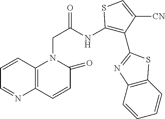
C1=CC2=C(N=C1)C=CC(=O)N2CC(NC1=C(C2=NC3=C(S2)C=CC=C3)C([CN])=CS1)=O
